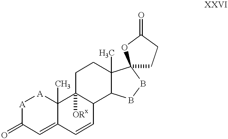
[A]1C(=O)C=C2C(C)([A]1)C1([ORx])C(C=C2)C2C(C)(CC1)C1(BB2)CCC(=O)O1
